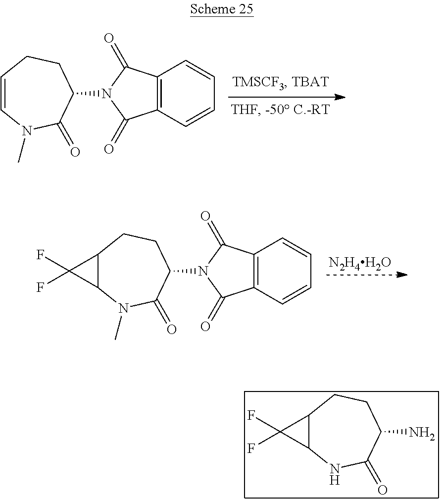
C12=C(C=CC=C1)C(=O)N(C1CCC3C(N(C)C1=O)C3(F)F)C2=O.[N2H4H2O].C12=C(C=CC=C1)C(=O)N(C1CCC=CN(C)C1=O)C2=O.NC1CCC2C(NC1=O)C2(F)F
